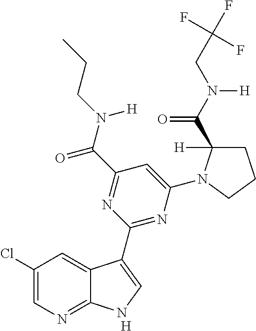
[H].C1(Cl)=CN=C2C(=C1)C(C1=NC(N3C(C(N(CC(F)(F)F)[H])=O)([H])CCC3)=CC(C(N(CCC)[H])=O)=N1)=CN2
